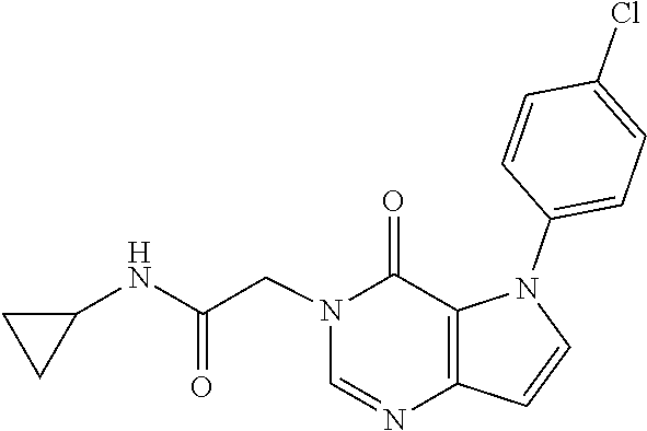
N1=CN(CC(NC2CC2)=O)C(=O)C2=C1C=CN2C1=CC=C(Cl)C=C1
